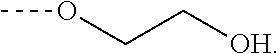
COCC[OH]
